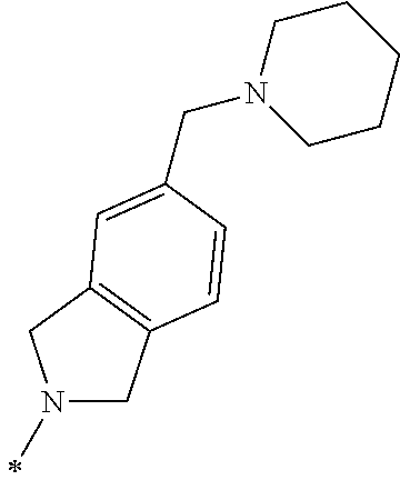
N1(C)CC2=C(C1)C=C(CN1CCCCC1)C=C2
